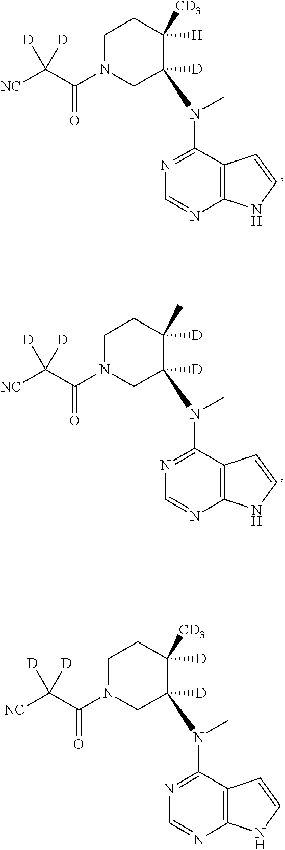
C12=C(C(N(C)C3([D])CN(C(C([NC])([D])[D])=O)CCC3([H])[CD3])=NC=N1)C=CN2.C12=C(C(N(C)C3([D])CN(C(C([NC])([D])[D])=O)CCC3([D])C)=NC=N1)C=CN2.C12=C(C(N(C)C3([D])CN(C(C([NC])([D])[D])=O)CCC3([D])[CD3])=NC=N1)C=CN2
